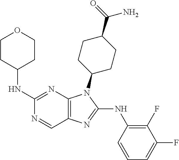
C1(NC2CCOCC2)=NC2=C(C=N1)N=C(NC1=C(F)C(F)=CC=C1)N2C1CCC(C(=O)N)CC1
